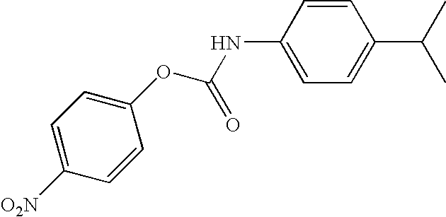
C(NC1=CC=C(C(C)C)C=C1)(=O)OC1=CC=C([O2N])C=C1
